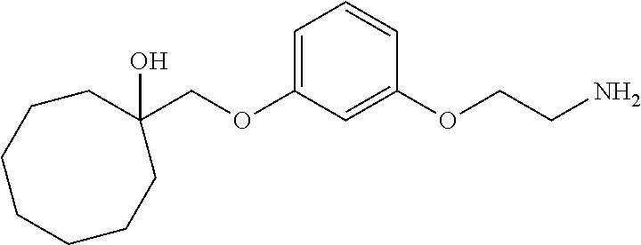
C1=C(OCC2(O)CCCCCCC2)C=C(OCCN)C=C1
